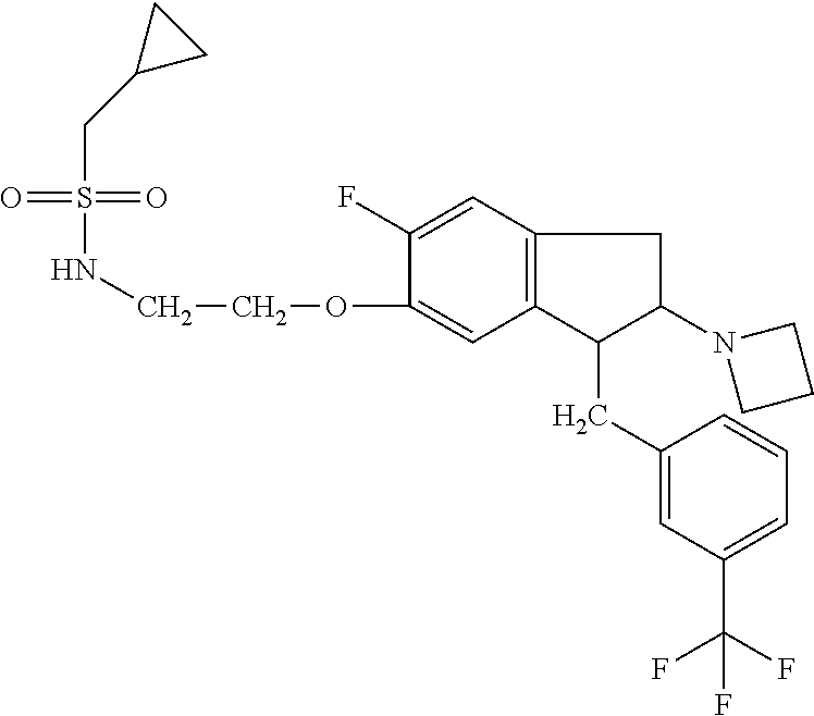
O=S(=O)(CC1CC1)NCCOC1=CC2=C(C=C1F)CC(N1CCC1)C2CC1=CC(C(F)(F)F)=CC=C1
